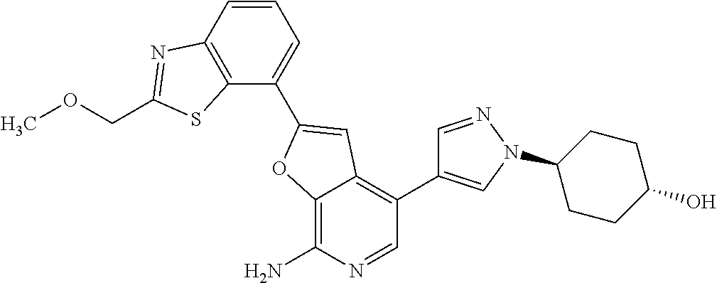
C12=C(N)N=CC(C3=CN(C4CCC(O)CC4)N=C3)=C1C=C(C1=CC=CC3=C1SC(COC)=N3)O2
